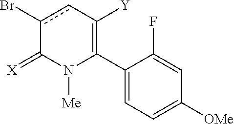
C1(C2=C([Y])cc(Br)C(=[X])N2[Me])=CC=C([OMe])C=C1F
